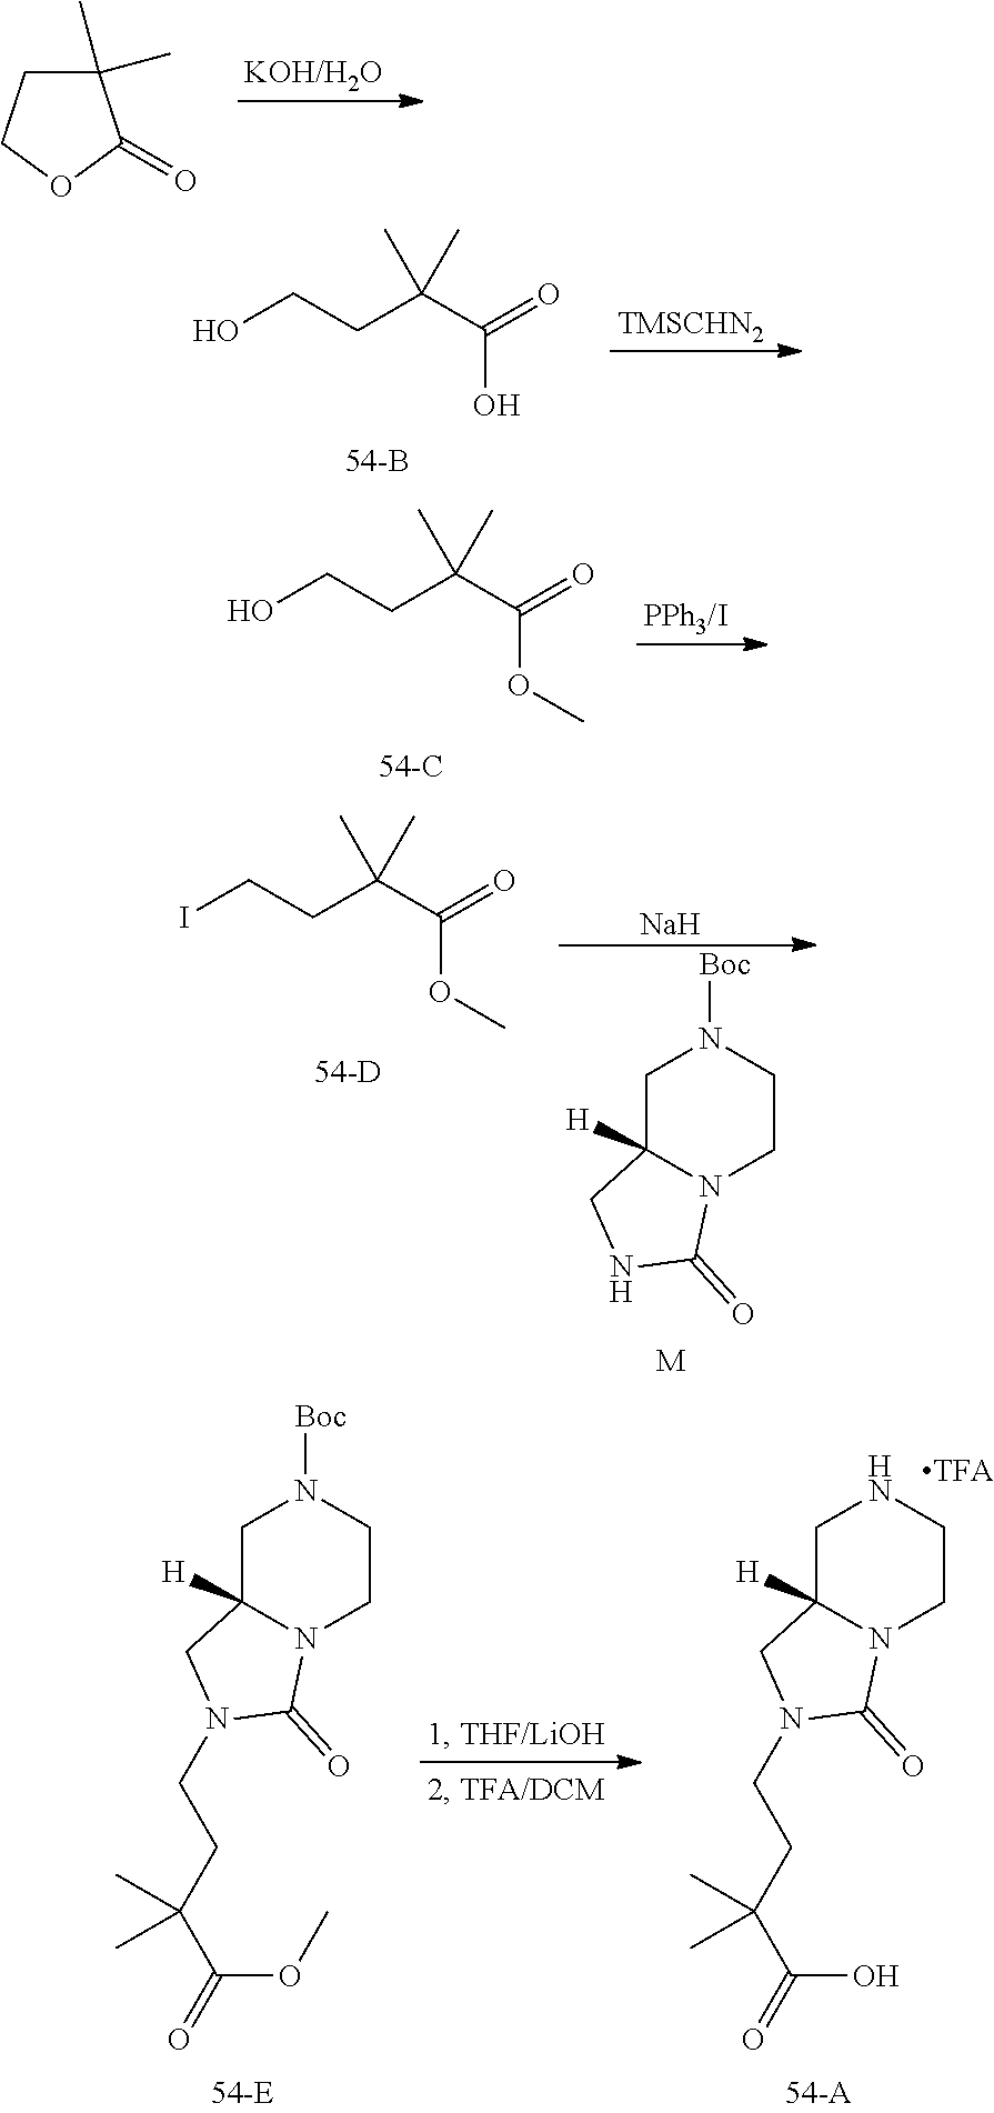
C1(C)(C)CCOC1=O.OCCC(C(=O)O)(C)C.[TMSCHN2].OCCC(C(=O)OC)(C)C.ICCC(C(=O)OC)(C)C.C1C2([H])N(CCN1[Boc])C(=O)NC2.[M].[Na].C1C2([H])N(CCN1[Boc])C(=O)N(CCC(C(OC)=O)(C)C)C2.C1C2([H])N(CCN1)C(=O)N(CCC(C(O)=O)(C)C)C2
